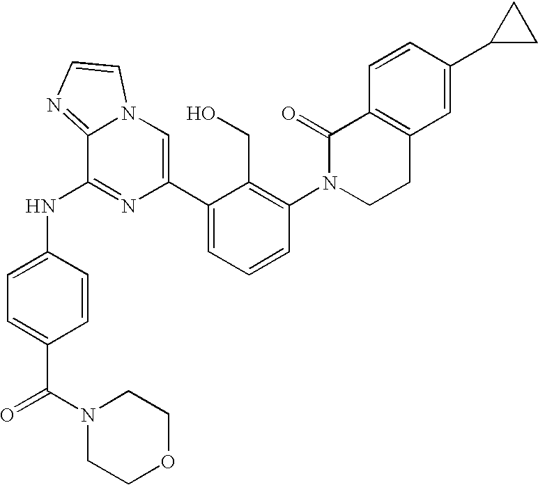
C1=C(NC2=NC(C3=CC=CC(N4CCC5=C(C4=O)C=CC(C4CC4)=C5)=C3CO)=CN3C2=NC=C3)C=CC(C(=O)N2CCOCC2)=C1
